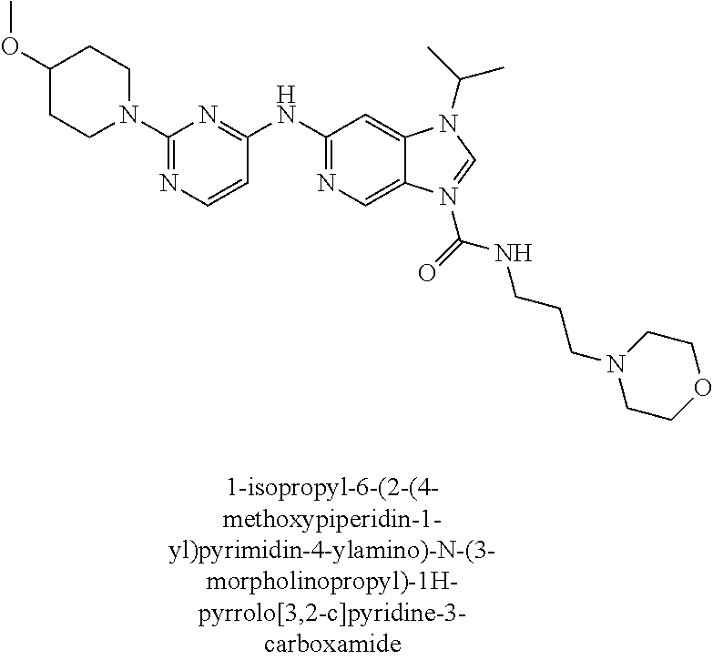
N1(C2=NC=CC(NC3=NC=C4C(=C3)N(C(C)C)C=N4C(NCCCN3CCOCC3)=O)=N2)CCC(OC)CC1
